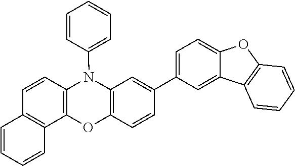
C12=CC=C(C3=CC4=C(C=C3)OC3=C(N4C4=CC=CC=C4)C=CC4=C3C=CC=C4)C=C1C1=C(O2)C=CC=C1
